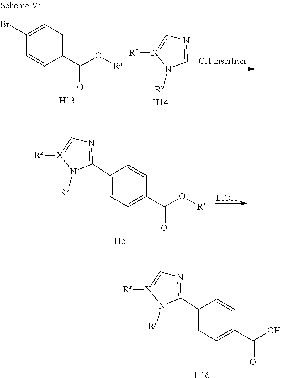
C1(Br)=CC=C(C(=O)O[Rx])C=C1.[H13].N1=CN([Ry])[X]([Rz])=C1.[H14].N1=C(C2=CC=C(C(=O)O[Rx])C=C2)N([Ry])[X]([Rz])=C1.[LiOH].[H15].N1=C(C2=CC=C(C(=O)O)C=C2)N([Ry])[X]([Rz])=C1.[H16]
